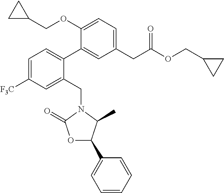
C1=C([F3C])C=C(CN2C(=O)OC(C3=CC=CC=C3)C2C)C(C2=CC(CC(OCC3CC3)=O)=CC=C2OCC2CC2)=C1
